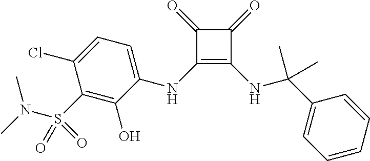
C(C1=CC=CC=C1)(NC1=C(NC2=CC=C(Cl)C(S(N(C)C)(=O)=O)=C2O)C(=O)C1=O)(C)C
